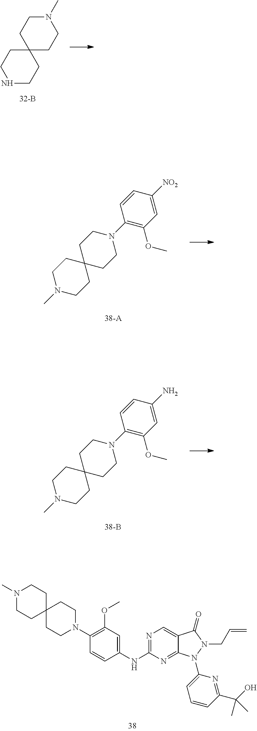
C1NCCC2(C1)CCN(C)CC2.N1(C)CCC2(CC1)CCN(C1=C(OC)C=C([NO2])C=C1)CC2.C1(N2CCC3(CC2)CCN(C)CC3)=C(OC)C=C(NC2=NC=C3C(=N2)N(C2=CC=CC(C(O)(C)C)=N2)N(CC=C)C3=O)C=C1.N1(C)CCC2(CC1)CCN(C1=C(OC)C=C(N)C=C1)CC2
